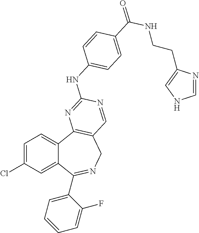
C1=C(Cl)C=C2C(=C1)C1=C(CN=C2C2=CC=CC=C2F)C=NC(NC2=CC=C(C(NCCC3=CNC=N3)=O)C=C2)=N1
